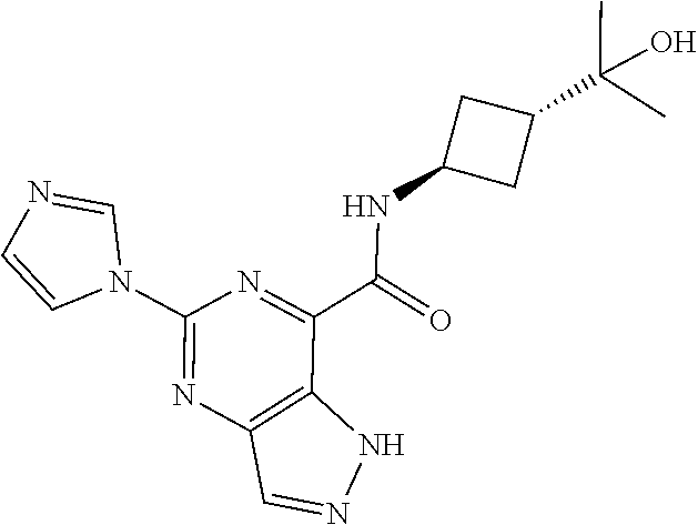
OC(C)(C)C1CC(NC(C2=NC(N3C=NC=C3)=NC3=C2NN=C3)=O)C1
